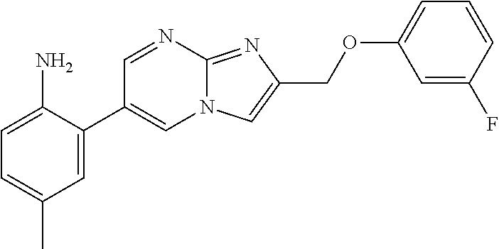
C1=C(C2=CN3C(=NC(COC4=CC=CC(F)=C4)=C3)N=C2)C(N)=CC=C1C
